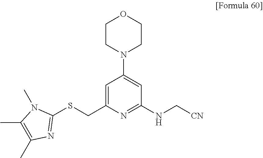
C1=C(CSC2=NC(C)=C(C)N2C)N=C(NC[CN])C=C1N1CCOCC1
